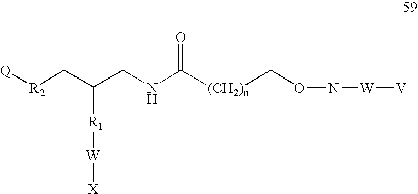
[Q][R2]CC(CNC([(CH2)n]CON[W][V])=O)[R1][W][X]
